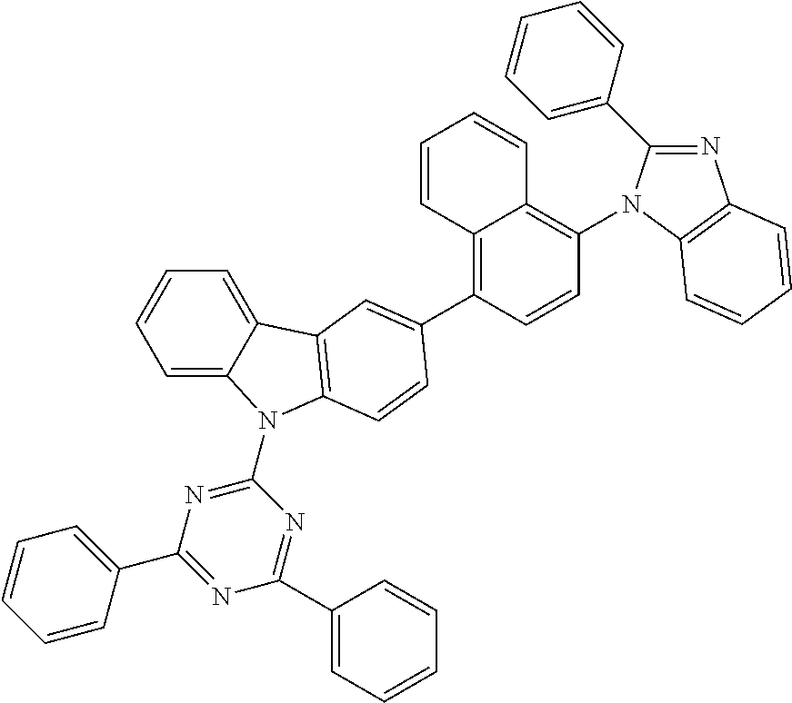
C12=C(C3=CC4=C(N(C5=NC(C6=CC=CC=C6)=NC(C6=CC=CC=C6)=N5)C5=CC=CC=C54)C=C3)C=CC(N3C(C4=CC=CC=C4)=NC4=C3C=CC=C4)=C1C=CC=C2
